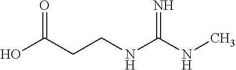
OC(CCNC(=N)NC)=O
